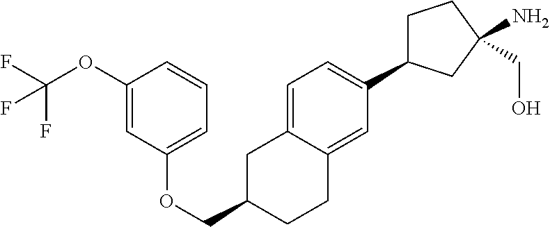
O(CC1CC2=CC=C(C3CCC(N)(CO)C3)C=C2CC1)C1=CC=CC(OC(F)(F)F)=C1
